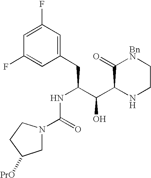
C1(F)=CC(F)=CC(CC(C(C2C(=O)[BnN]CCN2)O)NC(=O)N2CC([PrO])CC2)=C1
